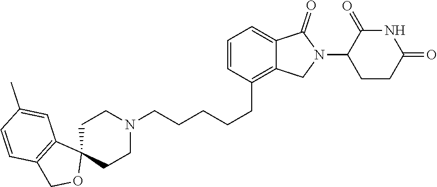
C(CCCC1=C2C(=CC=C1)C(=O)N(C1CCC(=O)NC1=O)C2)CN1CCC2(CC1)C1=C(CO2)C=CC(C)=C1
